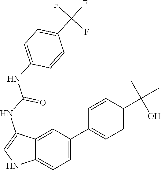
C12=CC=C(C3=CC=C(C(C)(C)O)C=C3)C=C1C(NC(NC1=CC=C(C(F)(F)F)C=C1)=O)=CN2
